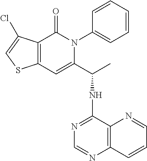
C12=C(C(=O)N(C3=CC=CC=C3)C(C(NC3=NC=NC4=C3N=CC=C4)C)=C1)C(Cl)=CS2
